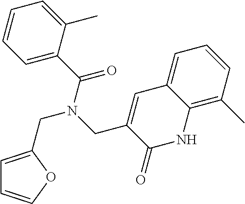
C1=C(CN(CC2=CC3=CC=CC(C)=C3NC2=O)C(=O)C2=CC=CC=C2C)OC=C1
